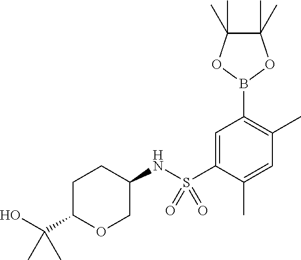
C1C(C(O)(C)C)OCC(NS(C2=CC(B3OC(C)(C)C(C)(C)O3)=C(C)C=C2C)(=O)=O)C1
